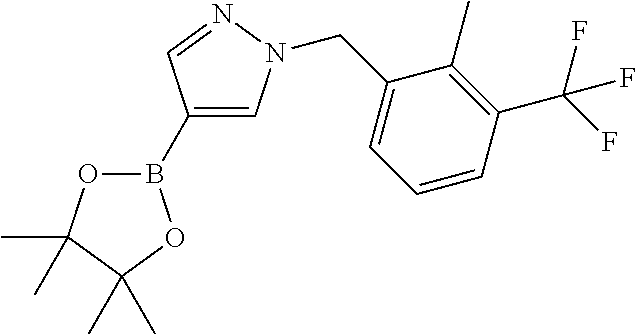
O1B(C2=CN(CC3=CC=CC(C(F)(F)F)=C3C)N=C2)OC(C)(C)C1(C)C
